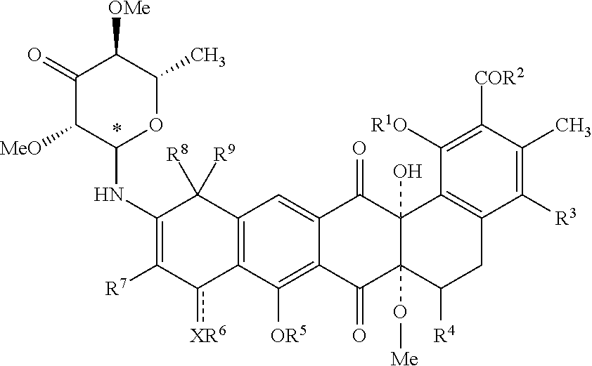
C1(=O)C([MeO])C(NC2=C([R7])c([XR6])C3=C(C2([R8])[R9])C=C2C(=C3[OR5])C(=O)C3(O[Me])C(O)(C2=O)C2=C(CC3[R4])C([R3])=C(C)C([COR2])=C2[R1O])OC(C)C1[OMe]
